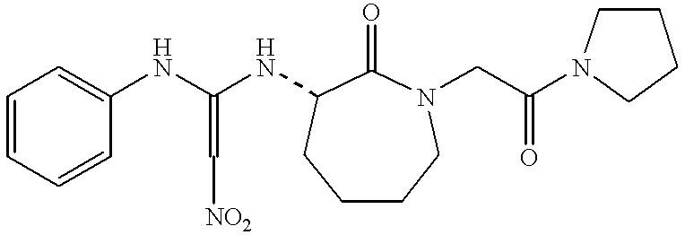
C1=CC=CC(NC(NC2C(=O)N(CC(=O)N3CCCC3)CCCC2)=C[NO2])=C1
